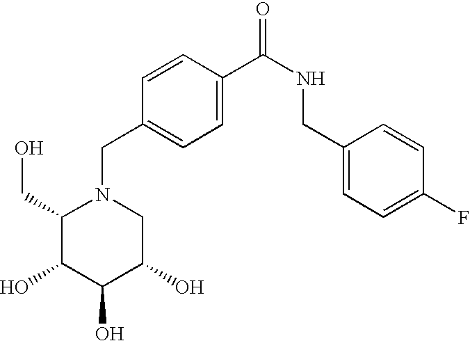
C1(CO)C(O)C(O)C(O)CN1CC1=CC=C(C(NCC2=CC=C(F)C=C2)=O)C=C1
